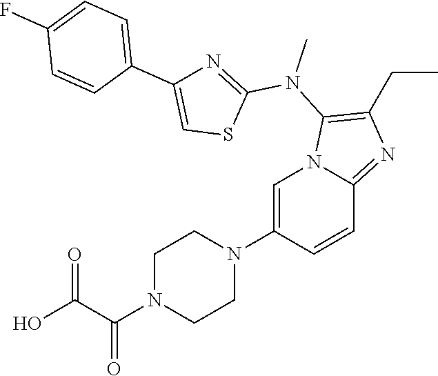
C1N(C(C(O)=O)=O)CCN(C2=CN3C(=NC(CC)=C3N(C)C3=NC(C4=CC=C(F)C=C4)=CS3)C=C2)C1
